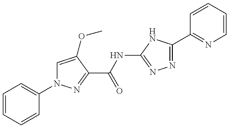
C1=CC=CC(N2C=C(OC)C(C(NC3=NN=C(C4=NC=CC=C4)N3)=O)=N2)=C1
